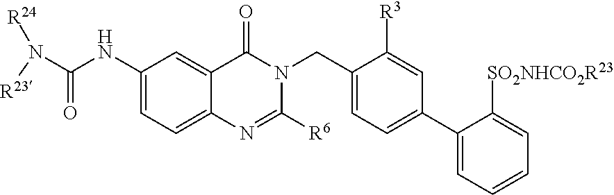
C1(NC(N([R23])[R24])=O)=CC=C2C(=C1)C(=O)N(CC1=CC=C(C3=CC=CC=C3[SO2NHCO2R23])C=C1[R3])C([R6])=N2
